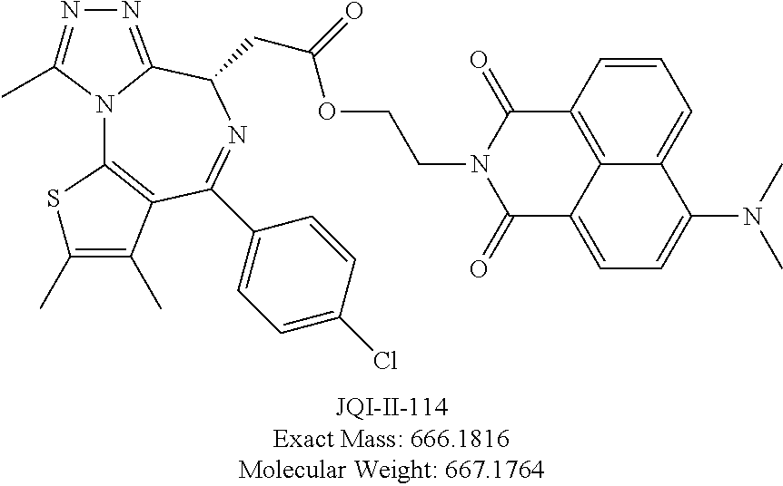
N12C3=C(C(C4=CC=C(Cl)C=C4)=NC(CC(=O)OCCN4C(=O)C5=CC=C(N(C)C)C6=CC=CC(=C56)C4=O)C1=NN=C2C)C(C)=C(C)S3
